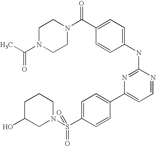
C1N(C(C)=O)CCN(C(C2=CC=C(NC3=NC(C4=CC=C(S(N5CCCC(O)C5)(=O)=O)C=C4)=CC=N3)C=C2)=O)C1
